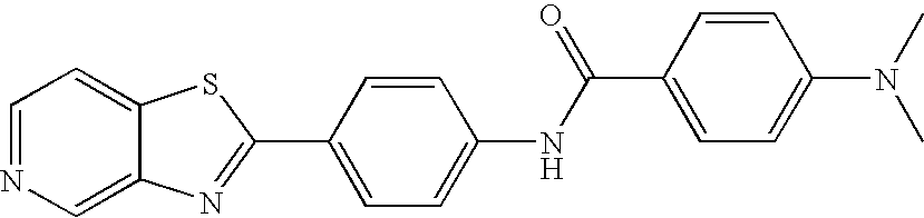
C12=CN=CC=C1SC(C1=CC=C(NC(C3=CC=C(N(C)C)C=C3)=O)C=C1)=N2
